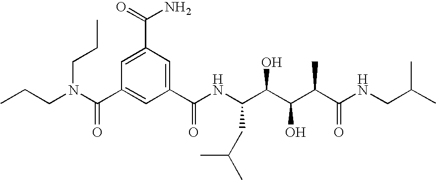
CCCN(C(C1=CC(C(NC(C(C(C(C(NCC(C)C)=O)C)O)O)CC(C)C)=O)=CC(C(=O)N)=C1)=O)CCC
